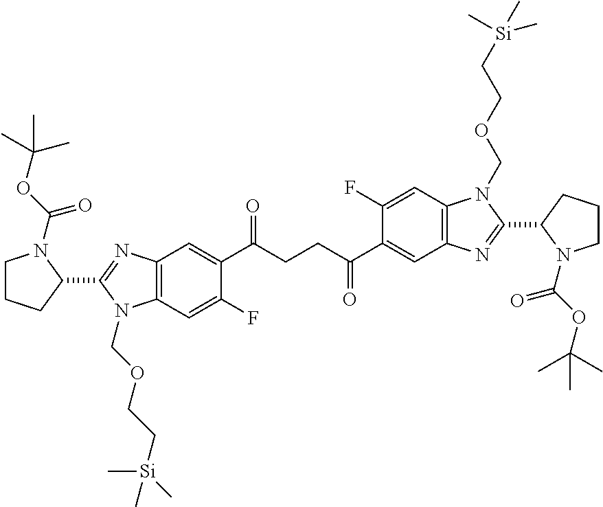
C12=C(C=C(F)C(C(CCC(C3=CC4=C(C=C3F)N(COCC[Si](C)(C)C)C(C3CCCN3C(OC(C)(C)C)=O)=N4)=O)=O)=C1)N(COCC[Si](C)(C)C)C(C1CCCN1C(OC(C)(C)C)=O)=N2
